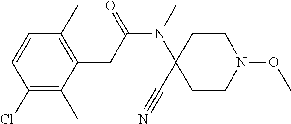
C1(Cl)=C(C)C(CC(N(C2(C#N)CCN(OC)CC2)C)=O)=C(C)C=C1
